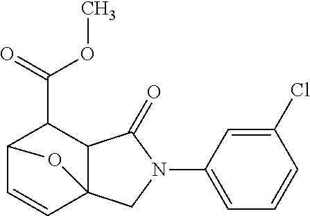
C12C=CC3(C(C1C(=O)OC)C(=O)N(C1=CC=CC(Cl)=C1)C3)O2
